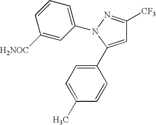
C1=C(C2=CC=C(C)C=C2)N(C2=CC=CC([H2NOC])=C2)N=C1[CF3]
